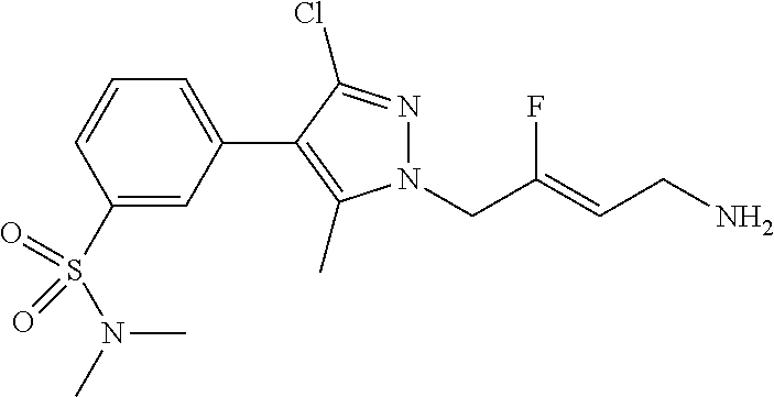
N1(CC(=CCN)F)N=C(Cl)C(C2=CC=CC(S(=O)(=O)N(C)C)=C2)=C1C
